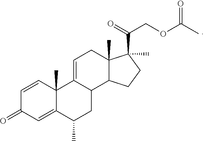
C1=CC2(C)C(=CC1=O)C(C)CC1C2=CCC2(C)C1CCC2(C(=O)COC(C)=O)C
